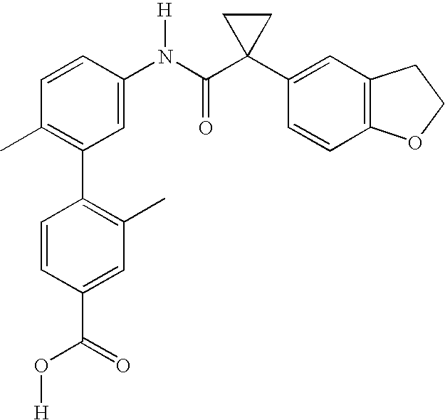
C1=C(N(C(C2(C3=CC4=C(C=C3)OCC4)CC2)=O)[H])C=CC(C)=C1C1=C(C)C=C(C(=O)O[H])C=C1
